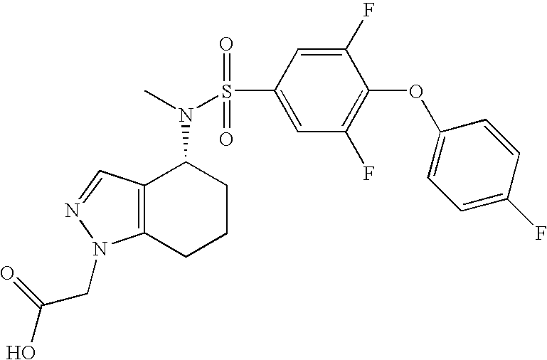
N(C1C2=C(CCC1)N(CC(O)=O)N=C2)(C)S(=O)(=O)C1=CC(F)=C(OC2=CC=C(F)C=C2)C(F)=C1
